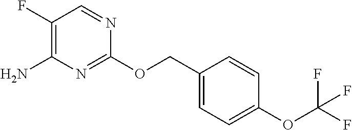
C1(OC(F)(F)F)=CC=C(COC2=NC(N)=C(F)C=N2)C=C1
